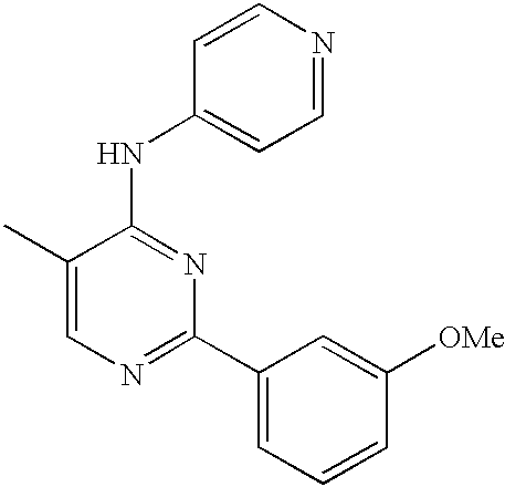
C1=C(C)C(NC2=CC=NC=C2)=NC(C2=CC=CC([OMe])=C2)=N1
